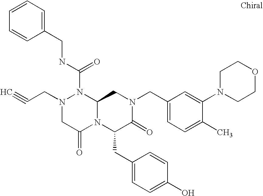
N(C(N1N(CC#C)CC(=O)N2C1CN(CC1=CC=C(C)C(N3CCOCC3)=C1)C(=O)C2CC1=CC=C(O)C=C1)=O)CC1=CC=CC=C1
